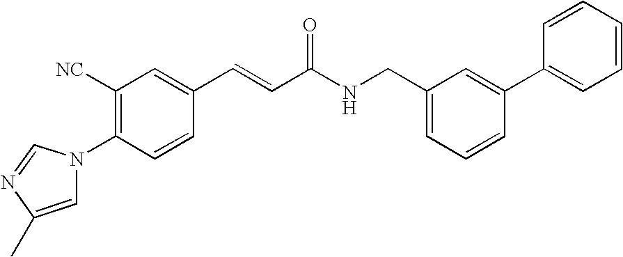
C1([NC])=C(N2C=C(C)N=C2)C=CC(C=CC(NCC2=CC=CC(C3=CC=CC=C3)=C2)=O)=C1
